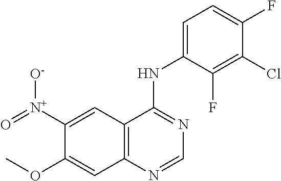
C12=C(N=CN=C1NC1=CC=C(F)C(Cl)=C1F)C=C(OC)C([N+](=O)[O-])=C2
